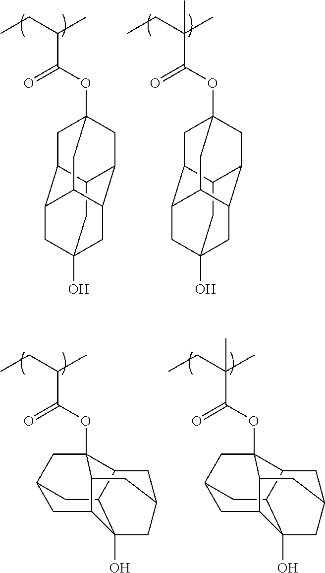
CCC(C)C(OC12CC3C4C(C1)C1CC(O)(CC3C1C2)C4)=O.CCC(C)(C(OC12CC3C4C(C1)C1CC(O)(CC3C1C2)C4)=O)C.CCC(C)C(OC12CC3CC4C5(O)CC(CC1C5C3)CC24)=O.CCC(C)(C(OC12CC3CC4C5(O)CC(CC1C5C3)CC24)=O)C
